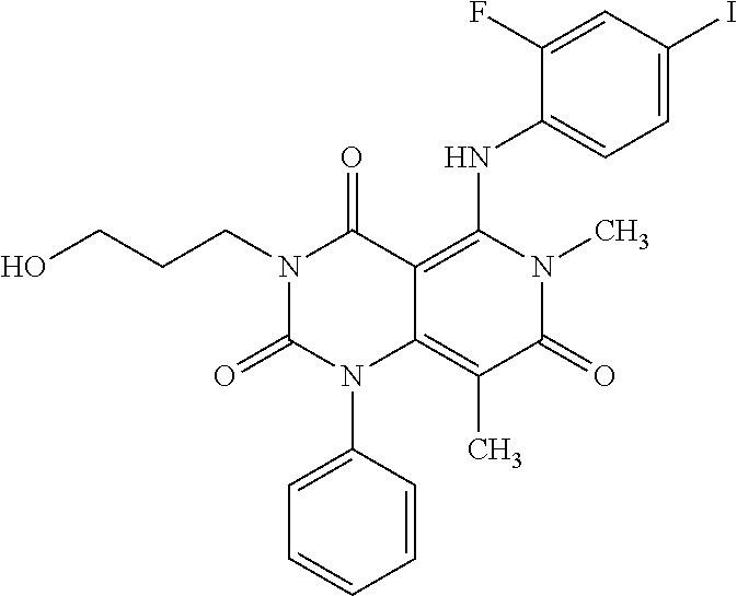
C1=CC(N2C3=C(C)C(=O)N(C)C(NC4=CC=C(I)C=C4F)=C3C(=O)N(CCCO)C2=O)=CC=C1
